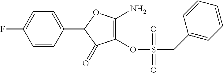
C1(OS(=O)(CC2=CC=CC=C2)=O)=C(N)OC(C2=CC=C(F)C=C2)C1=O
